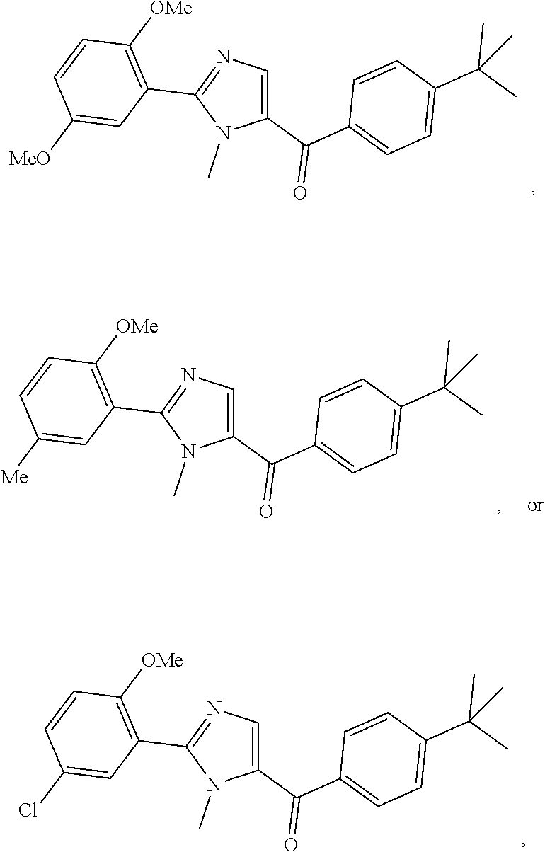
C1(C(C2=CC=C(C(C)(C)C)C=C2)=O)=CN=C(C2=C([OMe])C=CC([MeO])=C2)N1C.C1(C(C2=CC=C(C(C)(C)C)C=C2)=O)=CN=C(C2=C([OMe])C=CC([Me])=C2)N1C.C1(C(C2=CC=C(C(C)(C)C)C=C2)=O)=CN=C(C2=C([OMe])C=CC(Cl)=C2)N1C
